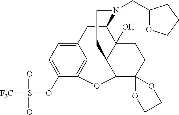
C12CC3=CC=C(OS([F3C])(=O)=O)C4=C3C3(C1(O)CCC1(C3O4)OCCO1)CCN2CC1OCCC1
